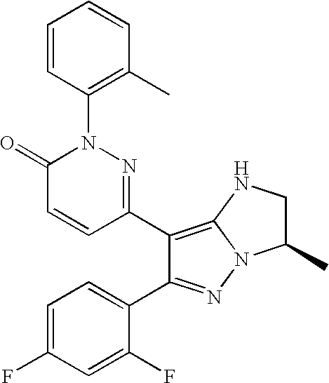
C1(C2=C3N(N=C2C2=CC=C(F)C=C2F)C(C)CN3)=NN(C2=C(C)C=CC=C2)C(=O)C=C1
